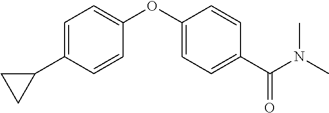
C1=C(C2CC2)C=CC(OC2=CC=C(C(N(C)C)=O)C=C2)=C1
